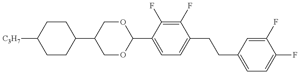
C1(C2COC(C3=CC=C(CCC4=CC=C(F)C(F)=C4)C(F)=C3F)OC2)CCC([C3H7])CC1
